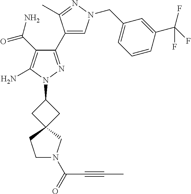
C1(C(=O)N)=C(N)N(C2CC3(C2)CCN(C(=O)C#CC)C3)N=C1C1=CN(CC2=CC=CC(C(F)(F)F)=C2)N=C1C
